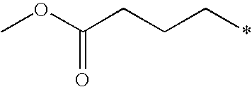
COC(CCC*)=O
